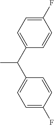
C1(C(C2=CC=C(F)C=C2)C)=CC=C(F)C=C1
